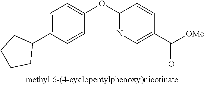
C1=C(C2CCCC2)C=CC(OC2=NC=C(C([OMe])=O)C=C2)=C1
